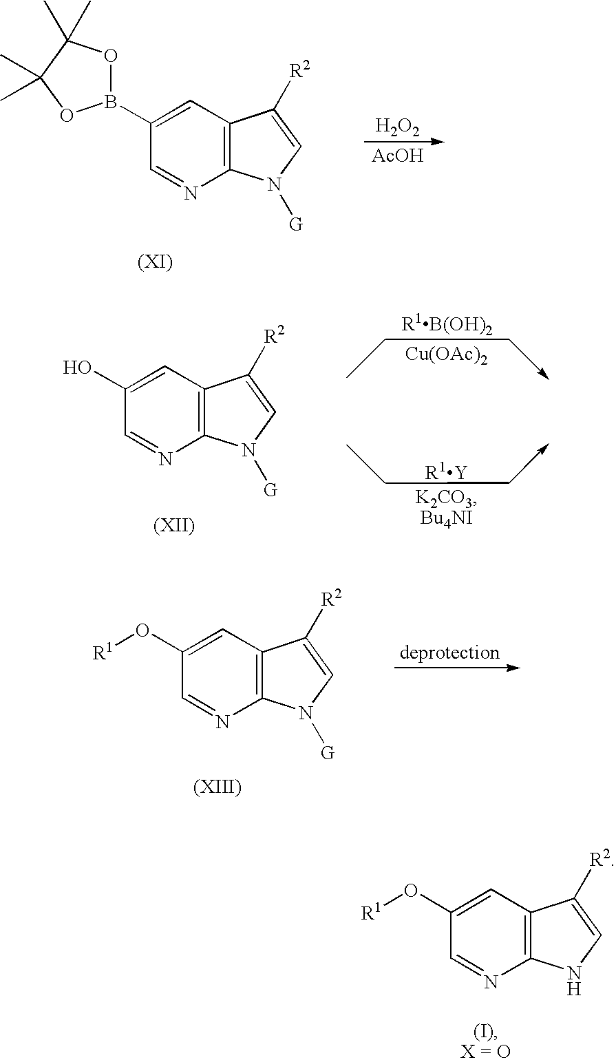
C1(B2OC(C)(C)C(C)(C)O2)=CC2=C(N=C1)N([G])C=C2[R2].[H2O2].[AcOH].C1(O[R1])=CC2=C(N=C1)N([G])C=C2[R2].C1(O[R1])=CC2=C(N=C1)NC=C2[R2].C1(O)=CC2=C(N=C1)N([G])C=C2[R2].[R1B(OH)2].[Cu(OAc)2].[R1Y]
